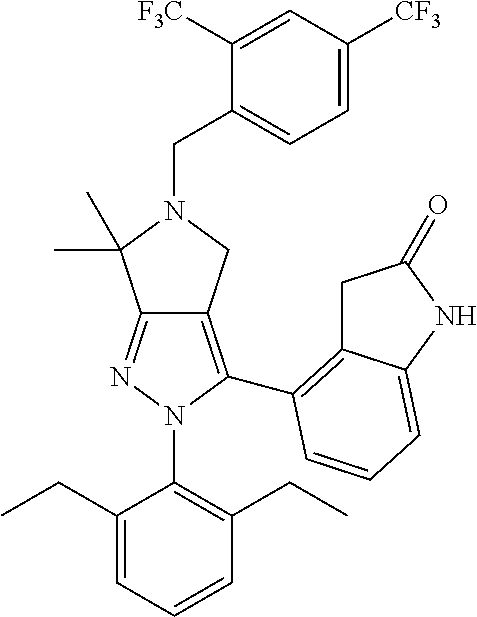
C12=NN(C3=C(CC)C=CC=C3CC)C(C3=C4CC(=O)NC4=CC=C3)=C1CN(CC1=CC=C([CF3])C=C1[F3C])C2(C)C
